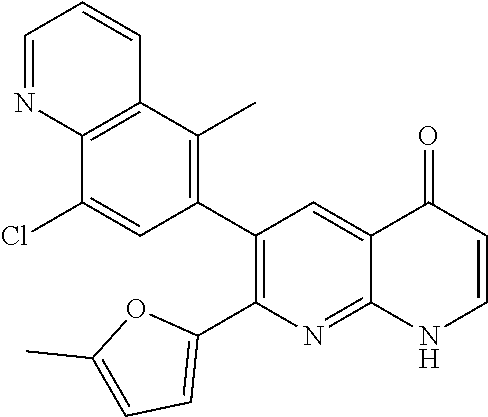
C12=C(C(C)=C(C3=C(C4=CC=C(C)O4)N=C4C(=C3)C(=O)C=CN4)C=C1Cl)C=CC=N2
